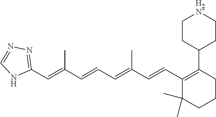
C1(C=C(C=CC=C(C=CC2=C(C3CC[H2N+]CC3)CCCC2(C)C)C)C)=NN=CN1
